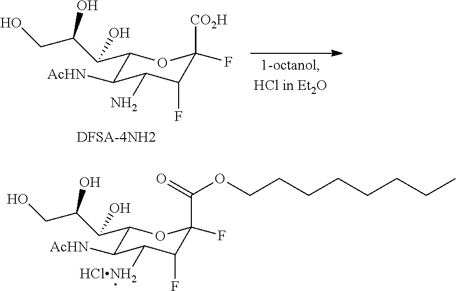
C1(C(C(CO)O)O)C([AcHN])C([HClNH2])C(F)C(F)(C(=O)OCCCCCCCC)O1.C1(C(C(CO)O)O)C([AcHN])C(N)C(F)C(F)([CO2H])O1.[DFSA-4NH2]
